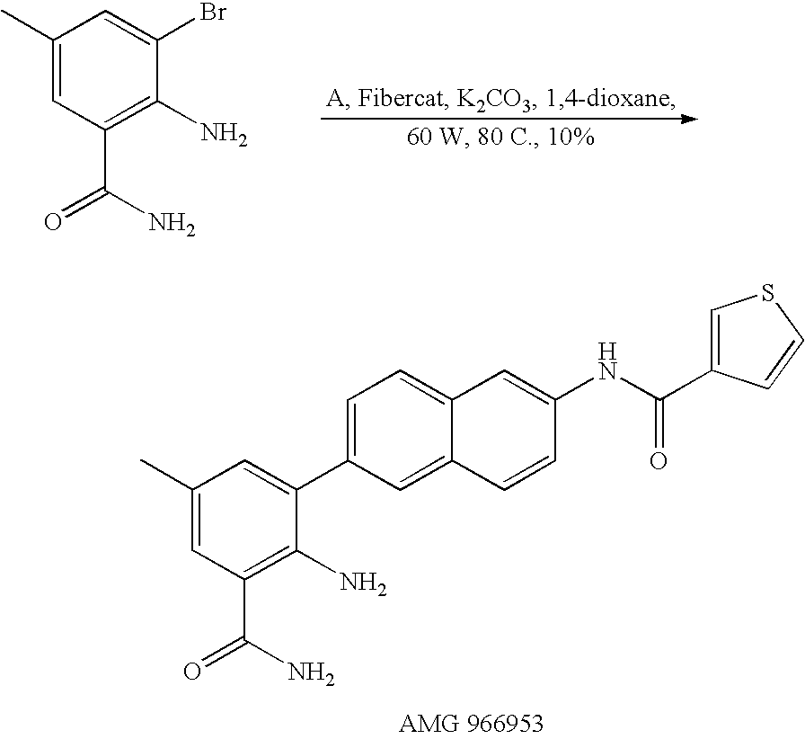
C1(C)=CC(C(=O)N)=C(N)C(Br)=C1.C1(C)=CC(C(=O)N)=C(N)C(C2=CC=C3C(=C2)C=CC(NC(C2=CSC=C2)=O)=C3)=C1
